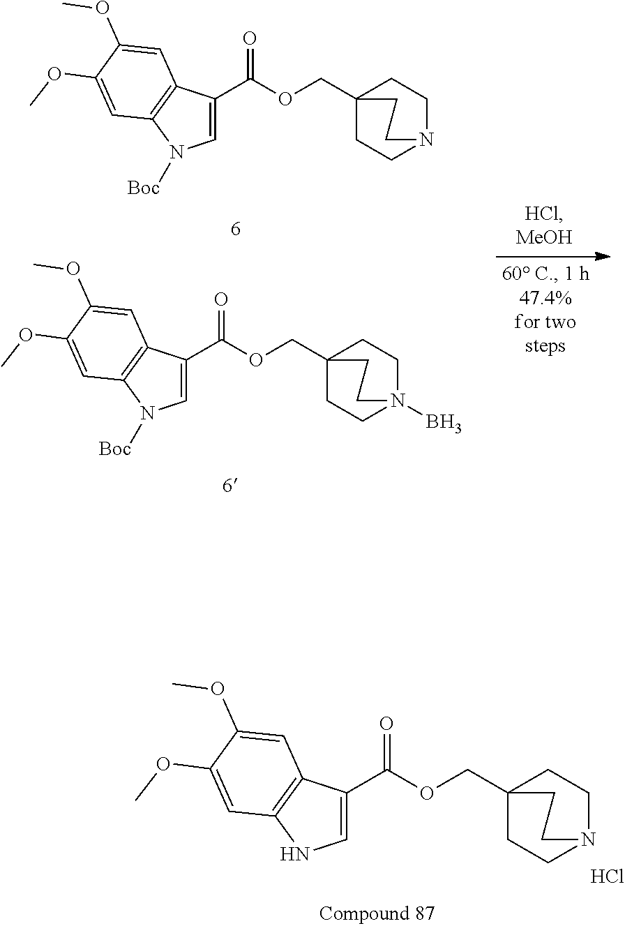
C1=C(C(OCC23CCN(CC2)CC3)=O)C2=C(N1)C=C(OC)C(OC)=C2.Cl.C1=C(C(OCC23CCN(CC2)CC3)=O)C2=C(C=C(OC)C(OC)=C2)N1[Boc].C1=C(C(OCC23CCN(B)(CC2)CC3)=O)C2=C(C=C(OC)C(OC)=C2)N1[Boc]
